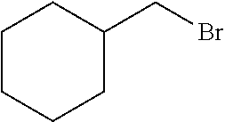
C1CCCC(CBr)C1
